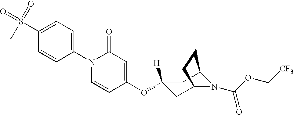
CS(C1=CC=C(N2C=CC(OC3([H])CC4N(C(OC[CF3])=O)C(C3)CC4)=CC2=O)C=C1)(=O)=O
